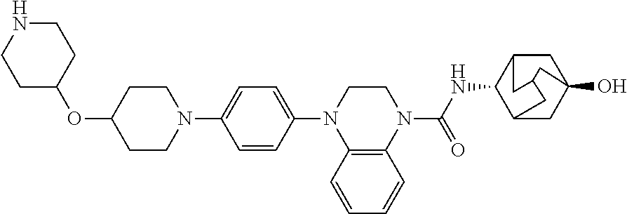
C1(OC2CCNCC2)CCN(C2=CC=C(N3C4=C(N(C(NC5C6CC7(O)CC5CC(C6)C7)=O)CC3)C=CC=C4)C=C2)CC1
